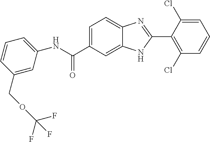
N(C(C1=CC=C2C(=C1)NC(C1=C(Cl)C=CC=C1Cl)=N2)=O)C1=CC=CC(COC(F)(F)F)=C1
